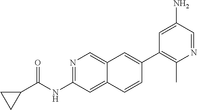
C1(C2=C(C)N=CC(N)=C2)=CC2=CN=C(NC(=O)C3CC3)C=C2C=C1
